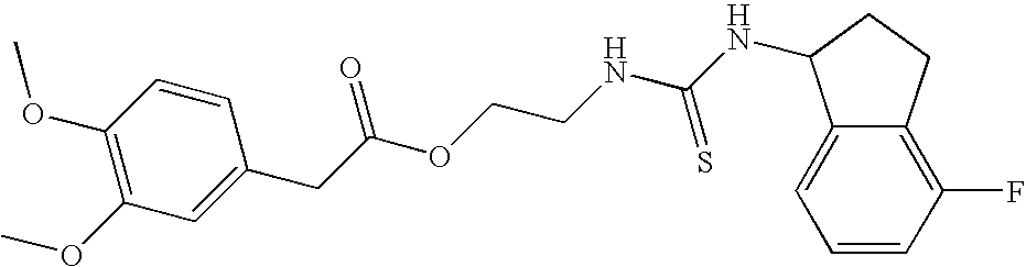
C1(CC(OCCNC(NC2C3=CC=CC(F)=C3CC2)=S)=O)=CC(OC)=C(OC)C=C1
